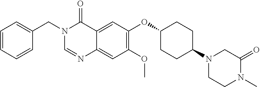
N1(CC2=CC=CC=C2)C=NC2=CC(OC)=C(OC3CCC(N4CCN(C)C(=O)C4)CC3)C=C2C1=O
